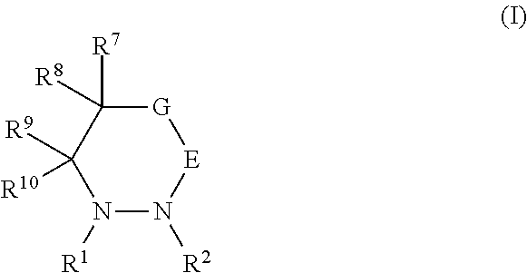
C1([R9])([R10])N([R1])N([R2])[E][G]C1([R7])[R8]
